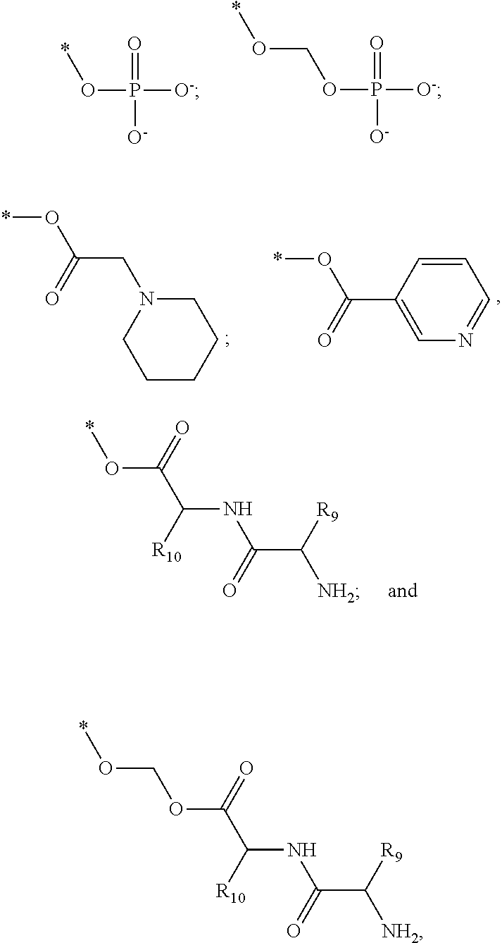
O(P([O-])([O-])=O)*.O(P([O-])([O-])=O)CO*.N1(CC(O*)=O)CCCCC1.C1=CC(C(=O)O*)=CN=C1.C(NC(C(O*)=O)[R10])(C([NH2])[R9])=O.C(NC(C(OCO*)=O)[R10])(C([NH2])[R9])=O
